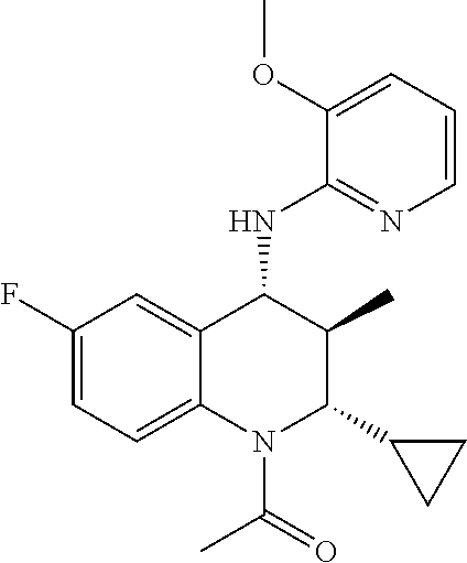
C1(F)=CC=C2C(=C1)C(NC1=NC=CC=C1OC)C(C)C(C1CC1)N2C(=O)C
